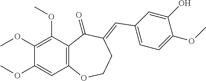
C12=C(C(OC)=C(OC)C(OC)=C1)C(=O)C(=CC1=CC=C(OC)C(O)=C1)CCO2
